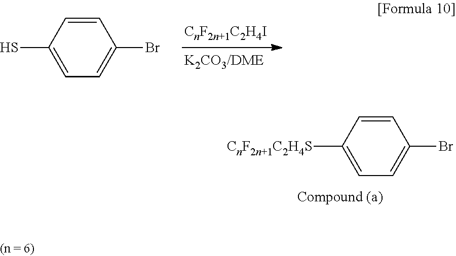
C1(S)=CC=C(Br)C=C1.C1([CnF2n+1C2H4S])=CC=C(Br)C=C1
